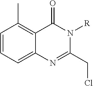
C1=CC=C2C(=C1C)C(=O)N([R])C(CCl)=N2
